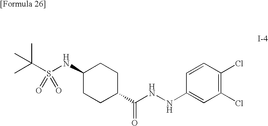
CC(S(NC1CCC(C(NNC2=CC(Cl)=C(Cl)C=C2)=O)CC1)(=O)=O)(C)C
